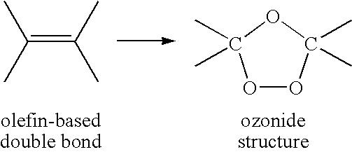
O1OC(C)(C)OC1(C)C.C(=C(C)C)(C)C
